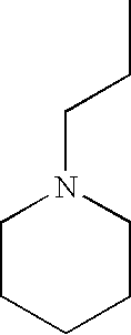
C1CCCCN1CCC
